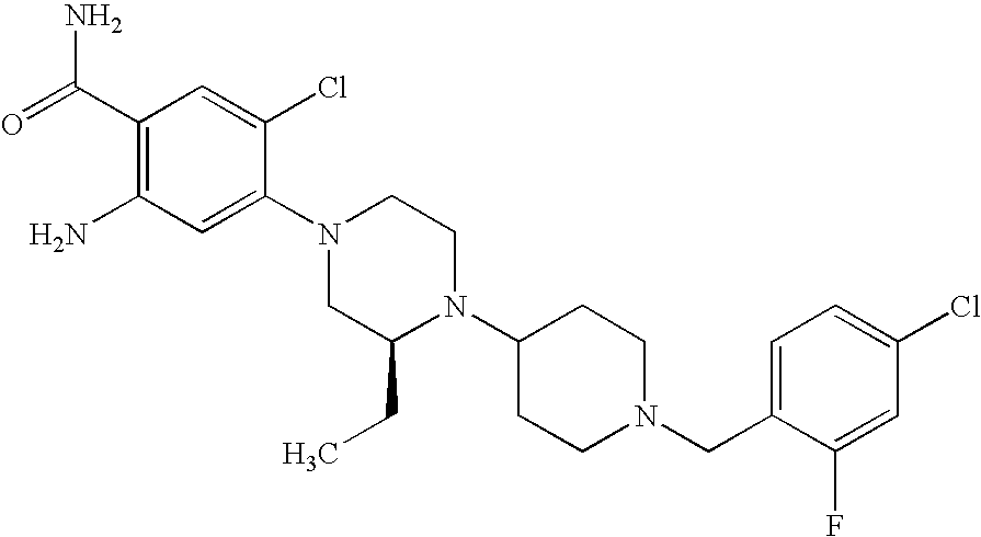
C1(Cl)=CC=C(CN2CCC(N3C(CC)CN(C4=CC(N)=C(C(=O)N)C=C4Cl)CC3)CC2)C(F)=C1
